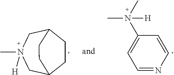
C1CC2CN(C)([H])CC1CC2.C1=NC=CC(N(C)(C)[H])=C1
